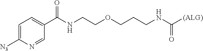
O(CCCNC([(ALG)])=O)CCNC(C1=CC=C([N3])N=C1)=O
